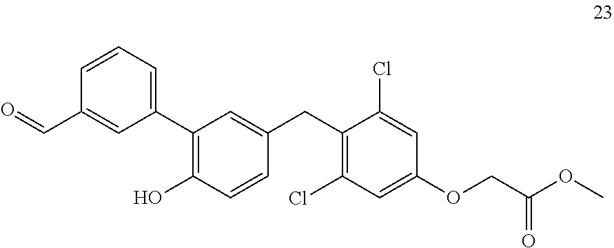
C1=CC=C(C2=C(O)C=CC(CC3=C(Cl)C=C(OCC(=O)OC)C=C3Cl)=C2)C=C1C=O
